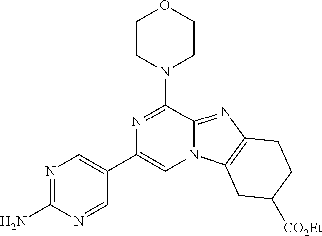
N1=C(N)N=CC(C2=CN3C(=NC4=C3CC([CO2Et])CC4)C(N3CCOCC3)=N2)=C1
